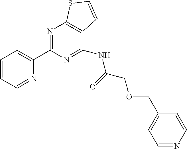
C1=CC=NC(C2=NC3=C(C(NC(=O)COCC4=CC=NC=C4)=N2)C=CS3)=C1
